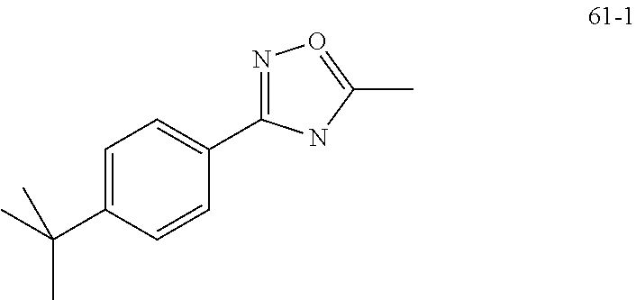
CC(C1=CC=C(C2=NO=C(C)N2)C=C1)(C)C
